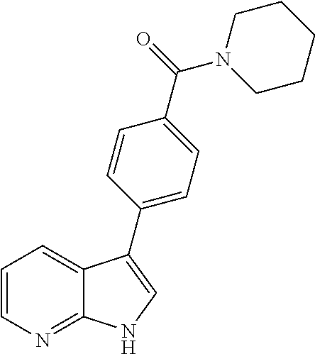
C1=CN=C2C(=C1)C(C1=CC=C(C(=O)N3CCCCC3)C=C1)=CN2
